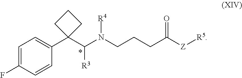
C1=C(F)C=CC(C2(C(N(CCCC([Z][R5])=O)[R4])[R3])CCC2)=C1
